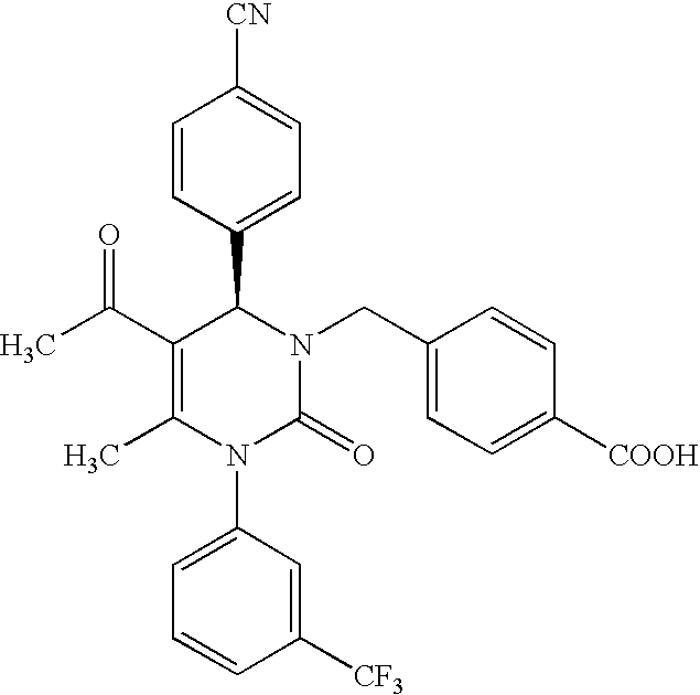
C1(C(C)=O)=C(C)N(C2=CC=CC([CF3])=C2)C(=O)N(CC2=CC=C([COOH])C=C2)C1C1=CC=C([CN])C=C1
